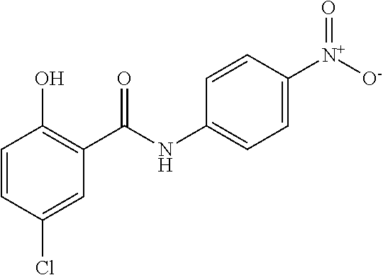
C1=CC(Cl)=CC(C(=O)NC2=CC=C([N+]([O-])=O)C=C2)=C1O
